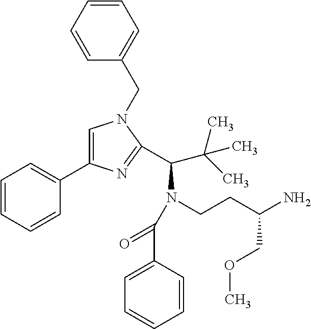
C1=C(C2=CC=CC=C2)N=C(C(N(CCC(N)COC)C(C2=CC=CC=C2)=O)C(C)(C)C)N1CC1=CC=CC=C1
